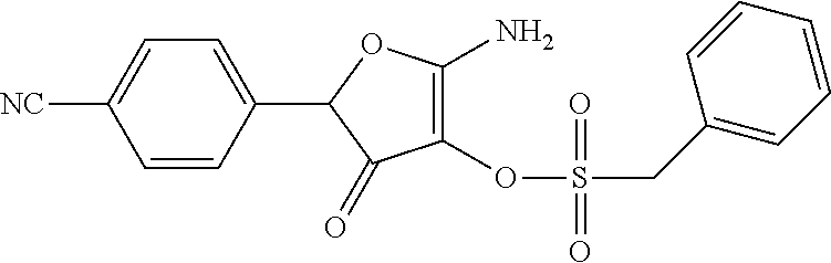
C1=CC(C2C(=O)C(OS(CC3=CC=CC=C3)(=O)=O)=C(N)O2)=CC=C1[NC]
